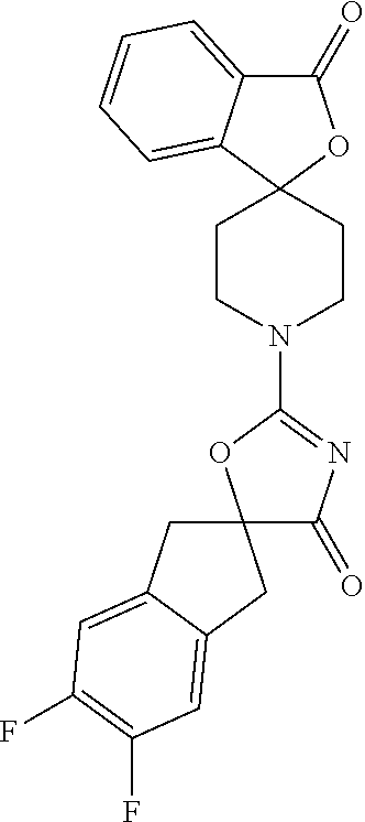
C1(=O)C2=CC=CC=C2C2(O1)CCN(C1=NC(=O)C3(O1)CC1=CC(F)=C(F)C=C1C3)CC2
